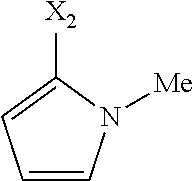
C1([X2])=CC=CN1[Me]
